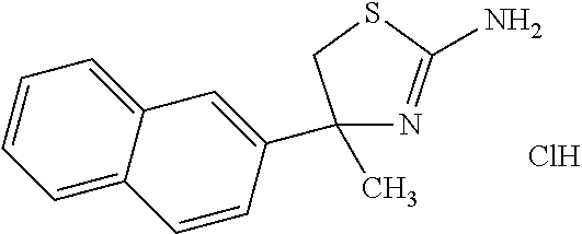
C1=C2C(=CC=C1)C=C(C1(C)N=C(N)SC1)C=C2.Cl
